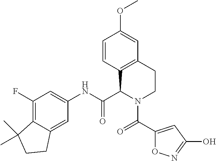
C1(F)=C2C(=CC(NC(C3C4=C(CCN3C(=O)C3=CC(O)=NO3)C=C(OC)C=C4)=O)=C1)CCC2(C)C
